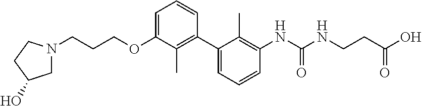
C1(C2=C(C)C(OCCCN3CC(O)CC3)=CC=C2)=CC=CC(NC(NCCC(O)=O)=O)=C1C
